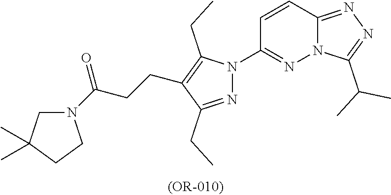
C12=NN=C(C(C)C)N1N=C(N1N=C(CC)C(CCC(N3CC(C)(C)CC3)=O)=C1CC)C=C2
